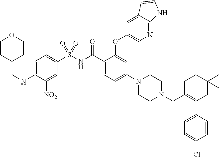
C1CC(CNC2=CC=C(S(NC(C3=CC=C(N4CCN(CC5=C(C6=CC=C(Cl)C=C6)CC(C)(C)CC5)CC4)C=C3OC3=CN=C4C(=C3)C=CN4)=O)(=O)=O)C=C2[NO2])CCO1
